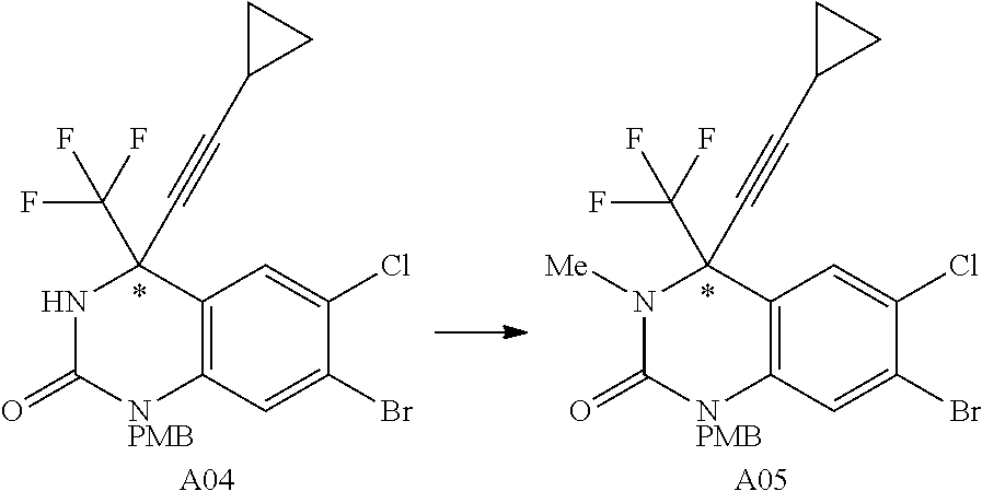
C12=C(C=C(Br)C(Cl)=C1)[NPMB]C(=O)NC2(C(F)(F)F)C#CC1CC1.[A04].C12=C(C=C(Br)C(Cl)=C1)[NPMB]C(=O)N([Me])C2(C(F)(F)F)C#CC1CC1.[A05]
